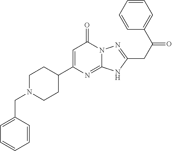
C1=CC=CC(CN2CCC(C3=CC(=O)N4C(=N3)NC(CC(=O)C3=CC=CC=C3)=N4)CC2)=C1
